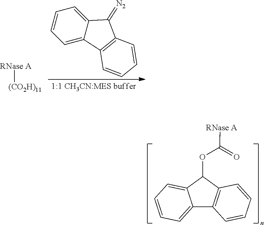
C1=C2C(=CC=C1)C1=C(C2=[N2])C=CC=C1.[(CO2H)11][RNase A].C12=CC=CC=C1C(OC(=O)[RNase A])C1=C2C=CC=C1
